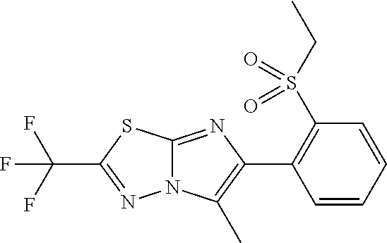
C1=CC=CC(C2=C(C)N3C(=N2)SC(C(F)(F)F)=N3)=C1S(CC)(=O)=O
